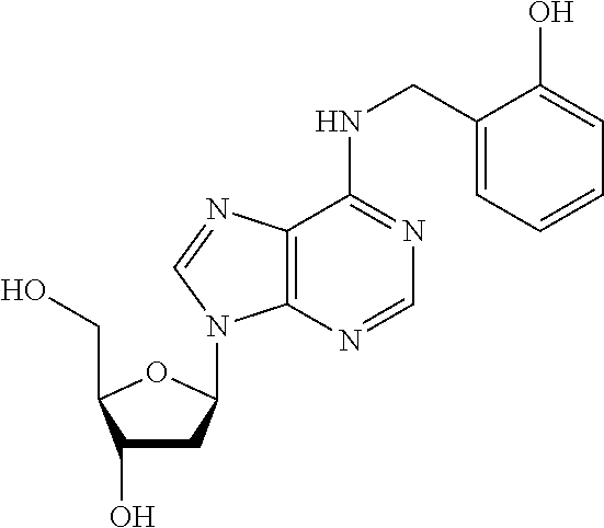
C1(O)CC(N2C3=C(C(NCC4=CC=CC=C4O)=NC=N3)N=C2)OC1CO
